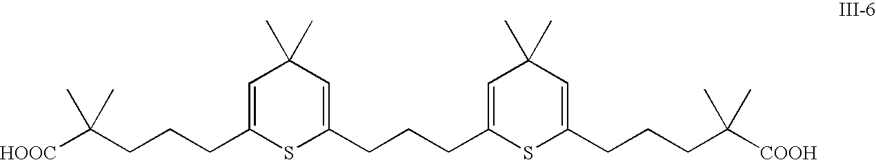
[HOOC]C(CCCC1=CC(C)(C)C=C(CCCC2=CC(C)(C)C=C(CCCC([COOH])(C)C)S2)S1)(C)C
